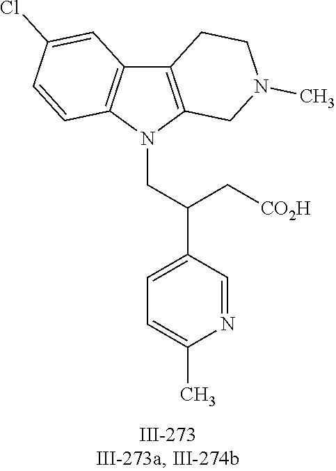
N1(CC(C2=CC=C(C)N=C2)C[CO2H])C2=C(C3=C1C=CC(Cl)=C3)CCN(C)C2
